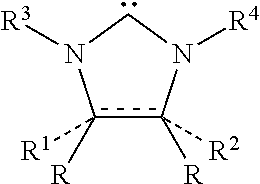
c1([R])([R1])c([R])([R2])N([R4])CN1[R3]
